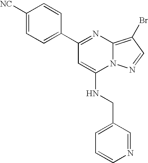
C(NC1=CC(C2=CC=C([NC])C=C2)=NC2=C(Br)C=NN12)C1=CC=CN=C1
